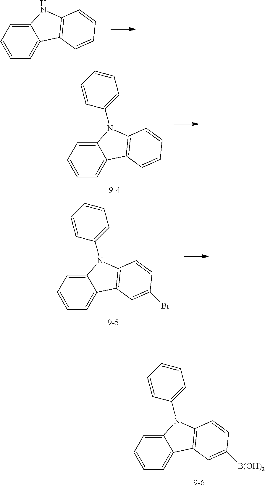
C12=CC=CC=C1C1=C(N2C2=CC=CC=C2)C=CC([B(OH)2])=C1.C12=CC=CC=C1C1=C(N2)C=CC=C1.C12=CC=CC=C1C1=C(N2C2=CC=CC=C2)C=CC=C1.C12=CC=CC=C1C1=C(N2C2=CC=CC=C2)C=CC(Br)=C1
